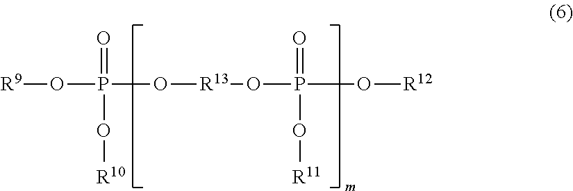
[R9]OP(O[R13]OP(O[R12])(=O)O[R11])(=O)O[R10]
